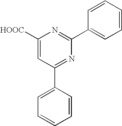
C1([HOOC])=CC(C2=CC=CC=C2)=NC(C2=CC=CC=C2)=N1
